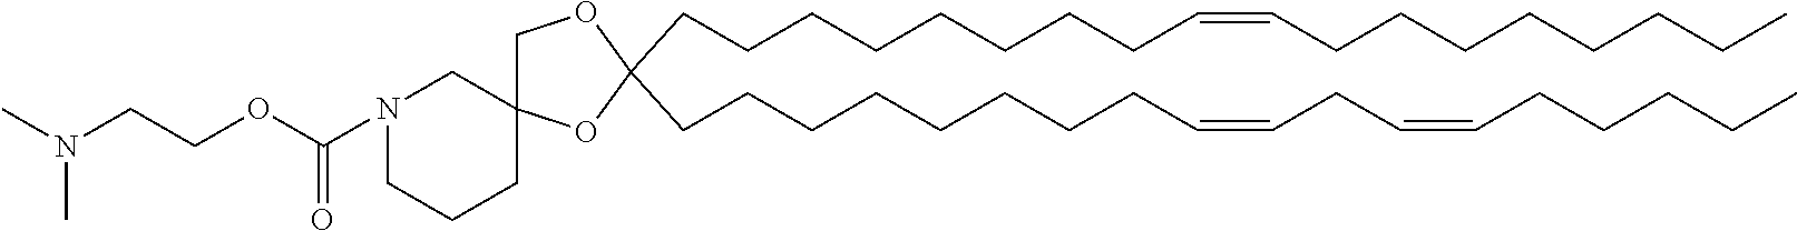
C(CCCCCCCC=CCC=CCCCCC)C1(CCCCCCCCC=CCCCCCCCC)OC2(CO1)CN(C(OCCN(C)C)=O)CCC2
